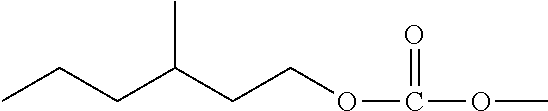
CCCC(C)CCOC(=O)OC
